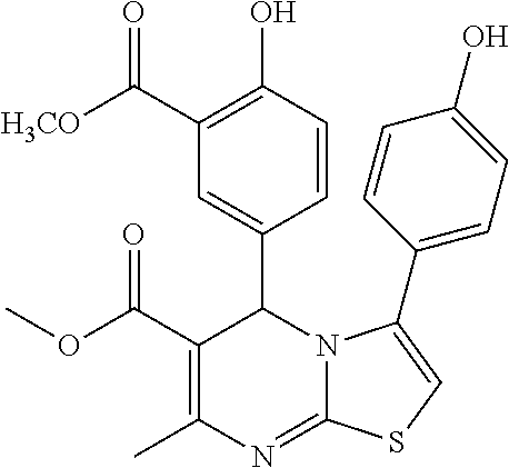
C1(C(OC)=O)=C(C)N=C2N(C1C1=CC(C([H3CO])=O)=C(O)C=C1)C(C1=CC=C(O)C=C1)=CS2
